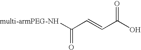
[multi-armPEG-NH]C(C=CC(O)=O)=O
